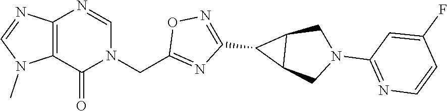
C12=C(N=CN(CC3=NC(C4C5C4CN(C4=NC=CC(F)=C4)C5)=NO3)C1=O)N=CN2C
